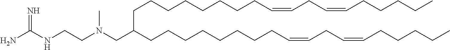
C(CCCCCCCC=CCC=CCCCCC)C(CCCCCCCCC=CCC=CCCCCC)CN(CCNC(N)=N)C
